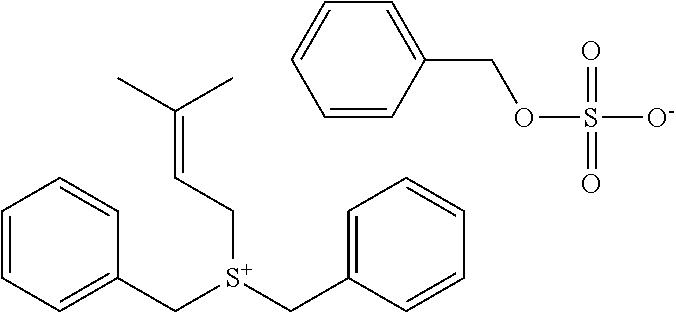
C1=CC=C(C[S+](CC2=CC=CC=C2)CC=C(C)C)C=C1.C1=CC(COS([O-])(=O)=O)=CC=C1
